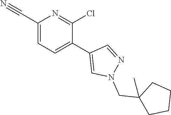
C1(C#N)=CC=C(C2=CN(CC3(C)CCCC3)N=C2)C(Cl)=N1
